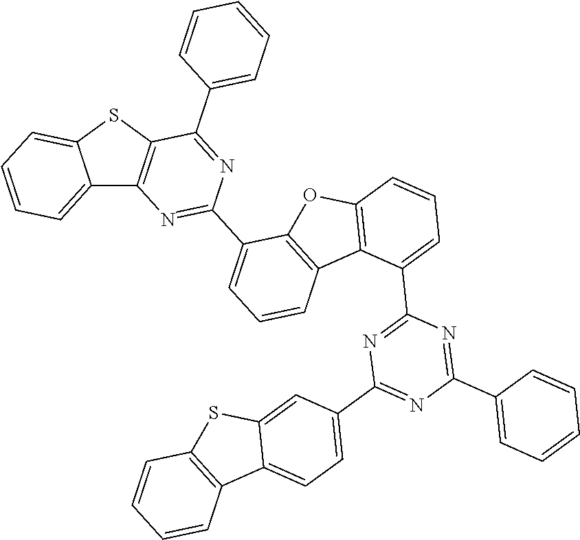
C12=CC=CC=C1SC1=C2N=C(C2=CC=CC3=C2OC2=C3C(C3=NC(C4=CC=C5C(=C4)SC4=C5C=CC=C4)=NC(C4=CC=CC=C4)=N3)=CC=C2)N=C1C1=CC=CC=C1
